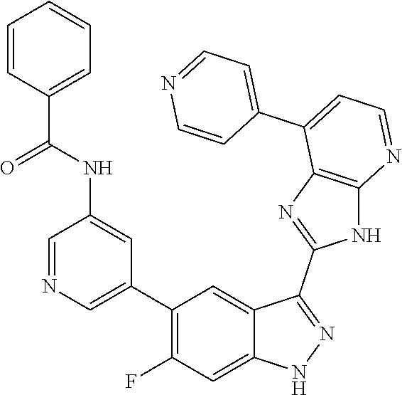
C1=NC=C(C2=C(F)C=C3C(=C2)C(C2=NC4=C(N2)N=CC=C4C2=CC=NC=C2)=NN3)C=C1NC(C1=CC=CC=C1)=O
